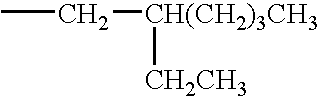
CC[CH(CH2)3CH3][CH2CH3]
